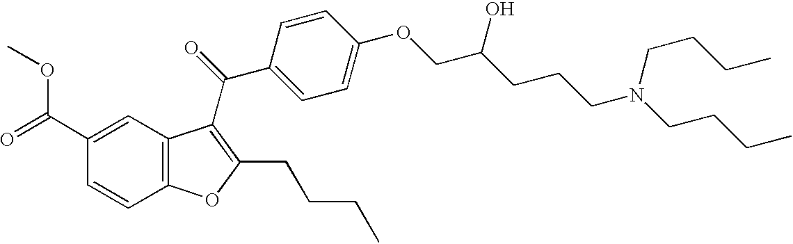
C12=C(C=C(C(=O)OC)C=C1)C(C(=O)C1=CC=C(OCC(CCCN(CCCC)CCCC)O)C=C1)=C(CCCC)O2
